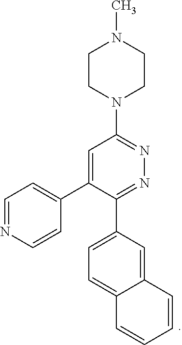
C1CN(C2=NN=C(C3=CC=C4C(=C3)C=CC=C4)C(C3=CC=NC=C3)=C2)CCN1C
